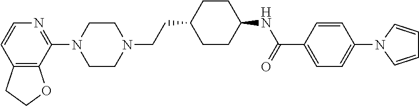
C12=C(C(N3CCN(CCC4CCC(NC(=O)C5=CC=C(N6C=CC=C6)C=C5)CC4)CC3)=NC=C1)OCC2
